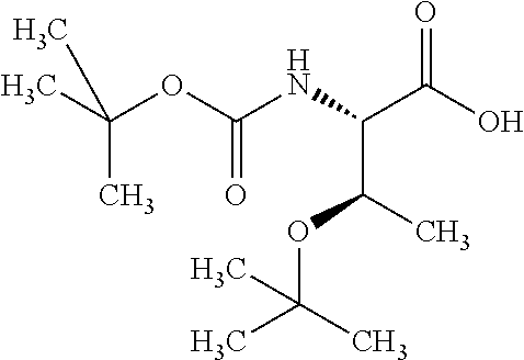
O=C(O)C(NC(OC(C)(C)C)=O)C(C)OC(C)(C)C
